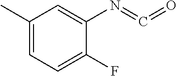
C1(C)=CC=C(F)C(N=C=O)=C1
